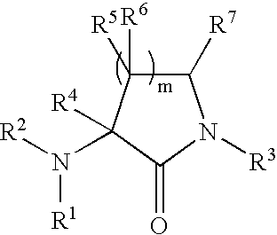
C1([R6])([R5])C([R7])N([R3])C(=O)C1(N([R2])[R1])[R4]
